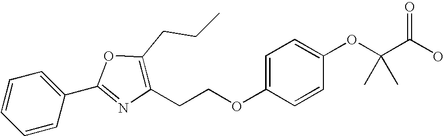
C1=CC(C2=NC(CCOC3=CC=C(OC(C(O)=O)(C)C)C=C3)=C(CCC)O2)=CC=C1
